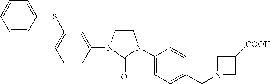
C1CN(C2=CC(SC3=CC=CC=C3)=CC=C2)C(=O)N1C1=CC=C(CN2CC([COOH])C2)C=C1
